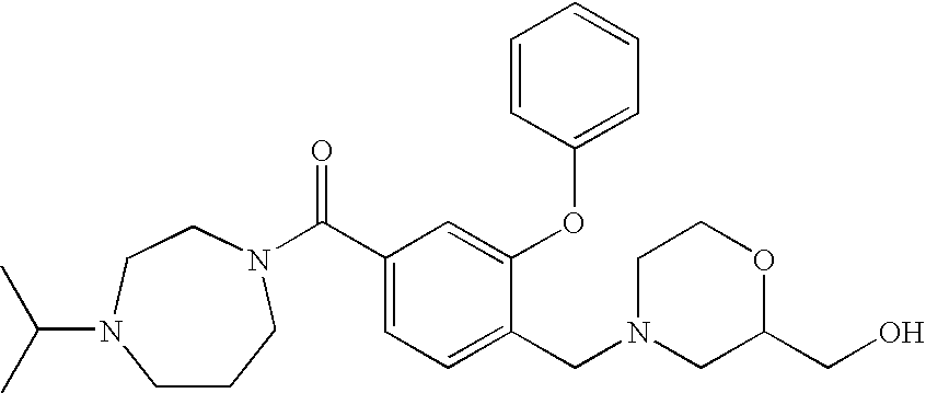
C1CCN(C(C2=CC=C(CN3CC(CO)OCC3)C(OC3=CC=CC=C3)=C2)=O)CCN1C(C)C
